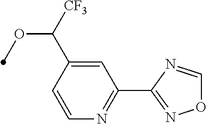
C1=CC(C([CF3])OC)=CC(C2=NOC=N2)=N1
